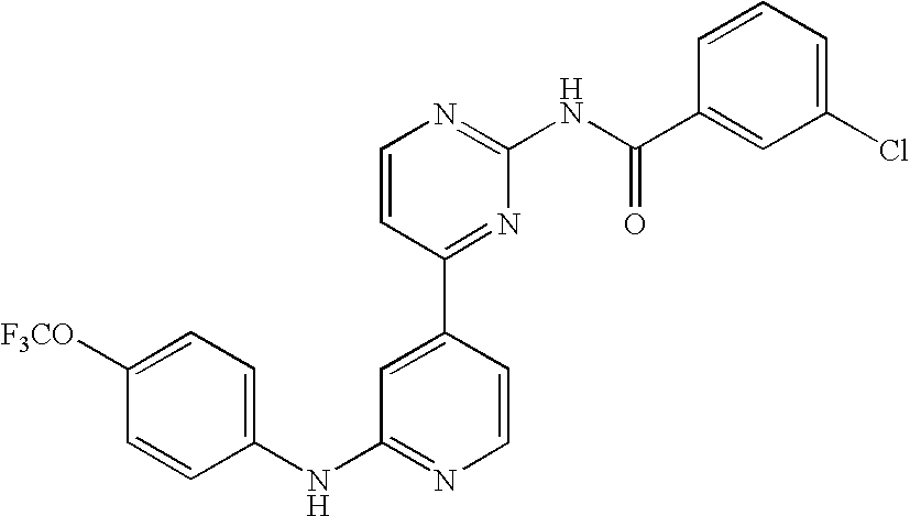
C1(NC2=NC=CC(C3=NC(NC(C4=CC(Cl)=CC=C4)=O)=NC=C3)=C2)=CC=C([F3CO])C=C1
